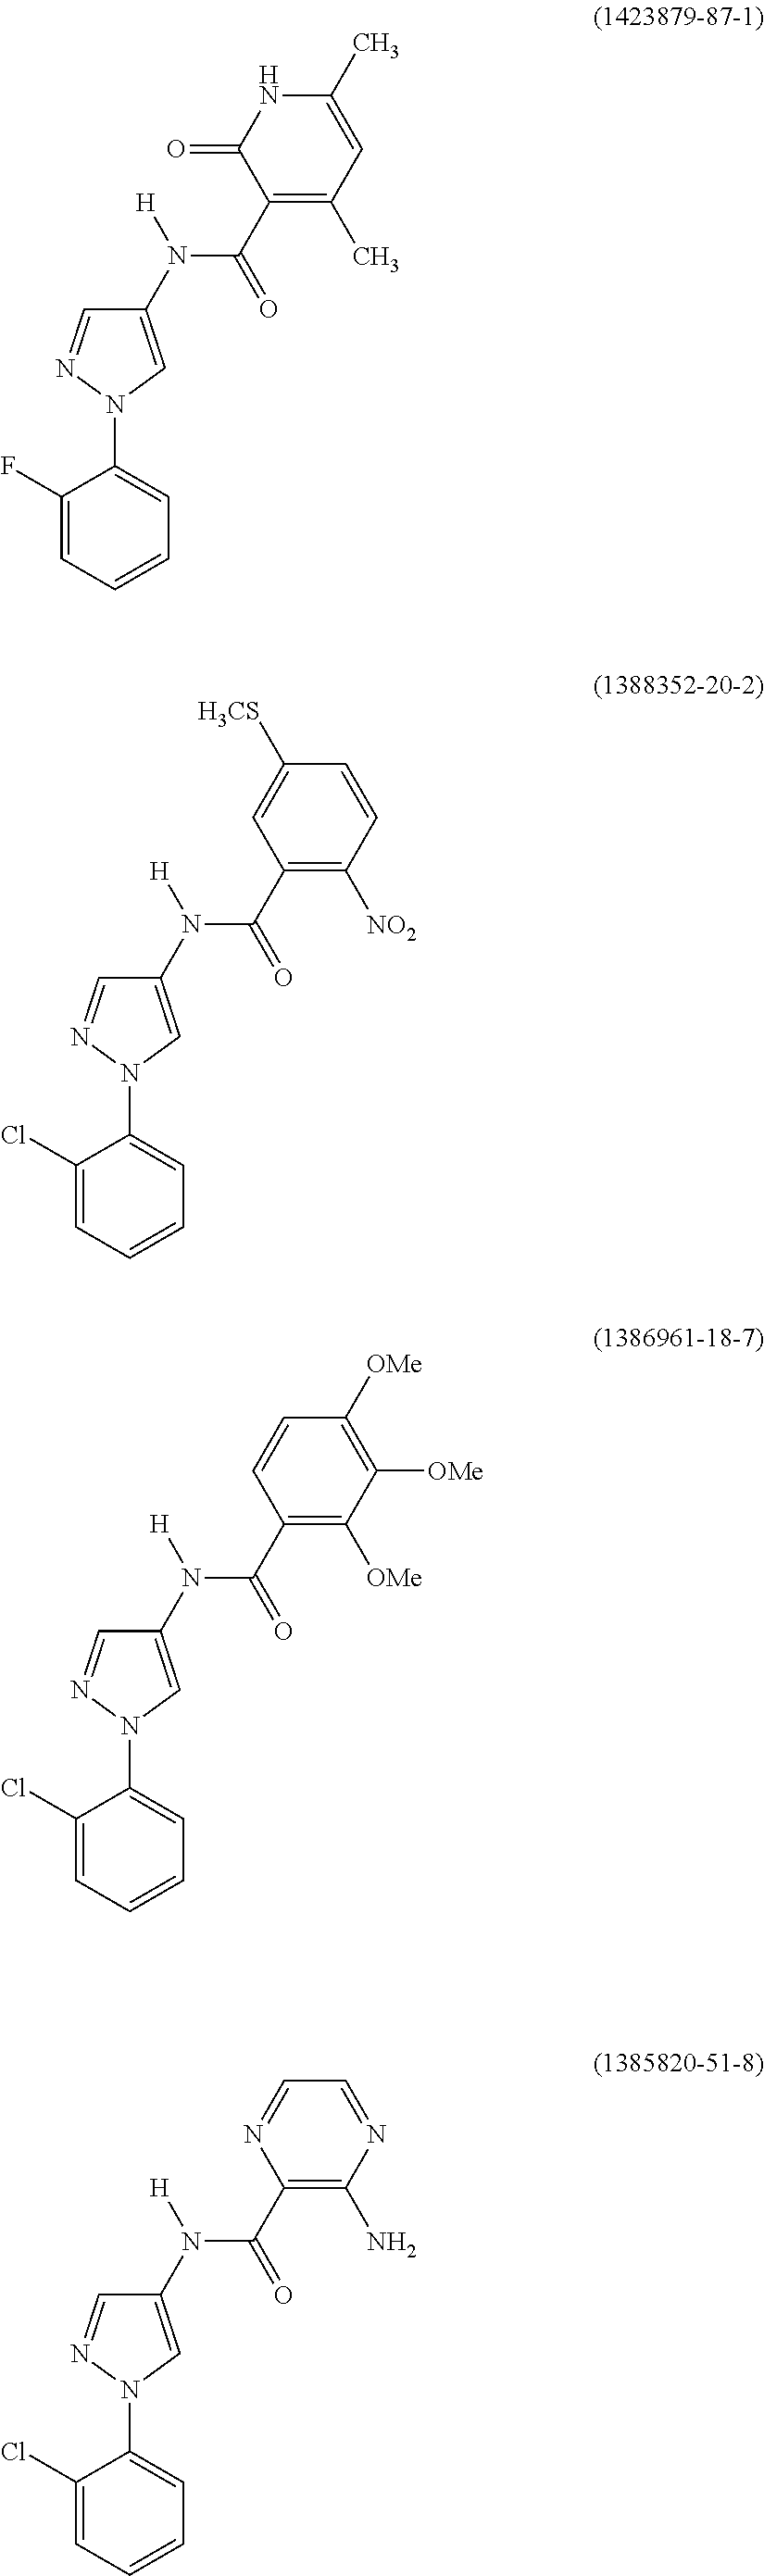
C1(N(C(C2=C([NO2])C=CC([H3CS])=C2)=O)[H])=CN(C2=CC=CC=C2Cl)N=C1.C1(N(C(C2=C(C)C=C(C)NC2=O)=O)[H])=CN(C2=CC=CC=C2F)N=C1.C1(N(C(C2=C([OMe])C([OMe])=C([OMe])C=C2)=O)[H])=CN(C2=CC=CC=C2Cl)N=C1.C1(N(C(C2=C(N)N=CC=N2)=O)[H])=CN(C2=CC=CC=C2Cl)N=C1
